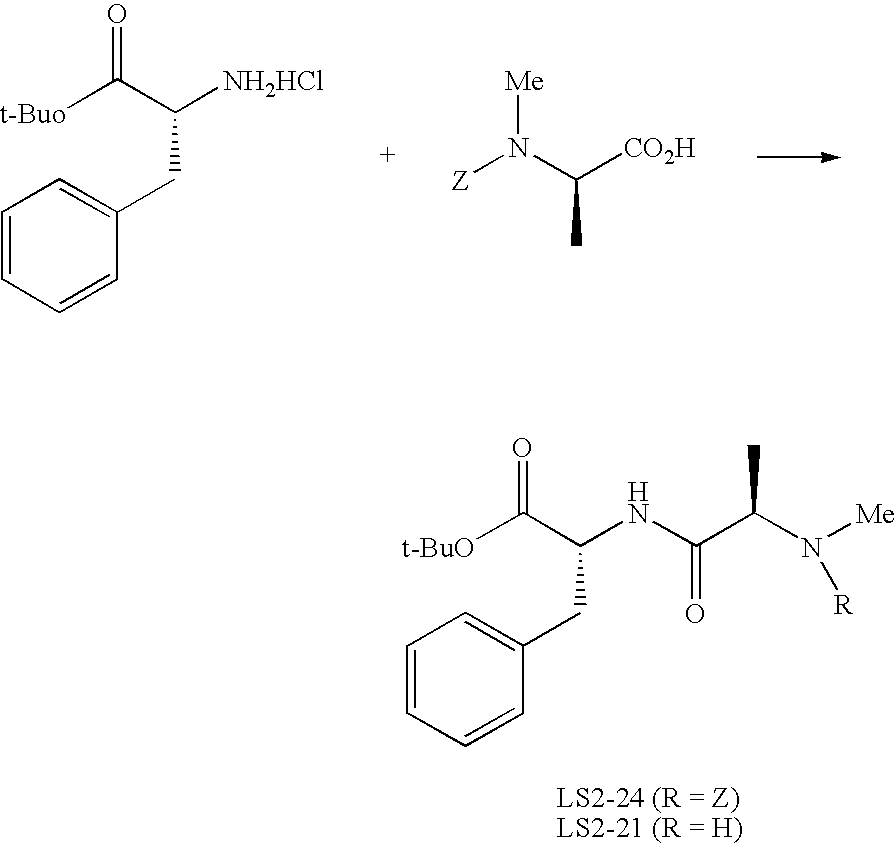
[t-Buo]C(C([NH2HCl])CC1=CC=CC=C1)=O.[Z]N(C([CO2H])C)[Me].[t-BuO]C(C(NC(C(N([Me])[R])C)=O)CC1=CC=CC=C1)=O
